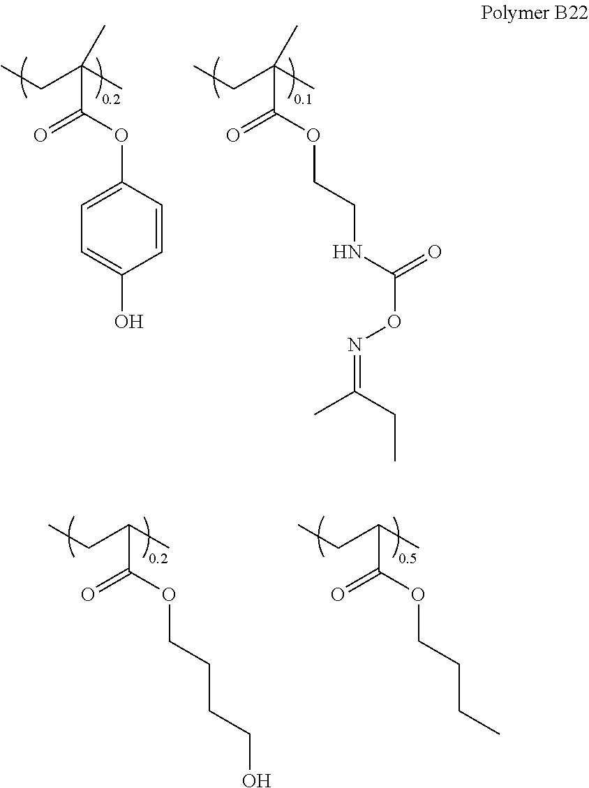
C(CCOC(C(CC)C)=O)CO.C(CCOC(C(CC)C)=O)C.C1=C(O)C=CC(OC(C(CC)(C)C)=O)=C1.N(CCOC(C(CC)(C)C)=O)C(ON=C(C)CC)=O
